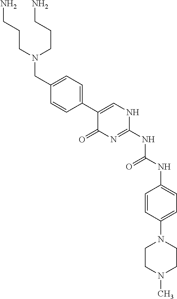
C1=CC(C2=CNC(NC(NC3=CC=C(N4CCN(C)CC4)C=C3)=O)=NC2=O)=CC=C1CN(CCCN)CCCN
